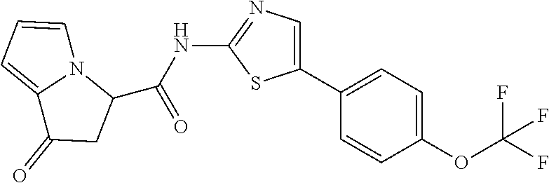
C(NC1=NC=C(C2=CC=C(OC(F)(F)F)C=C2)S1)(=O)C1N2C(=CC=C2)C(=O)C1
